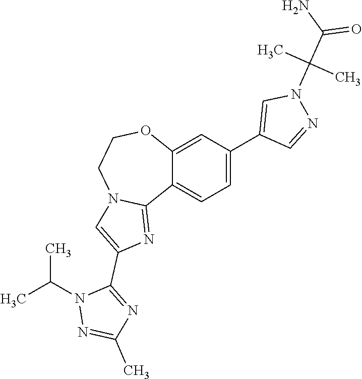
C1=C(C2=CN(C(C(N)=O)(C)C)N=C2)C=C2C(=C1)C1=NC(C3=NC(C)=NN3C(C)C)=CN1CCO2
